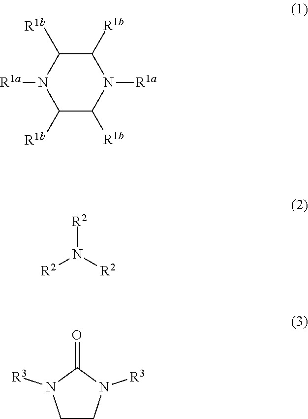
C1([R1b])C([R1b])N([R1a])C([R1b])C([R1b])N1[R1a].[R2]N([R2])[R2].C1CN([R3])C(=O)N1[R3]
